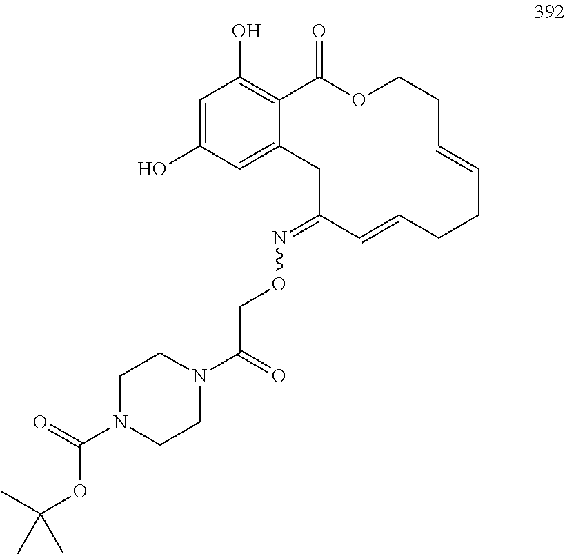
C1=C(O)C=C2C(=C1O)C(=O)OCCC=CCCC=CC(=NOCC(=O)N1CCN(C(=O)OC(C)(C)C)CC1)C2
